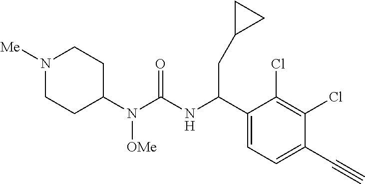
C1(N(C(NC(C2=CC=C(C#C)C(Cl)=C2Cl)CC2CC2)=O)[OMe])CCN([Me])CC1
